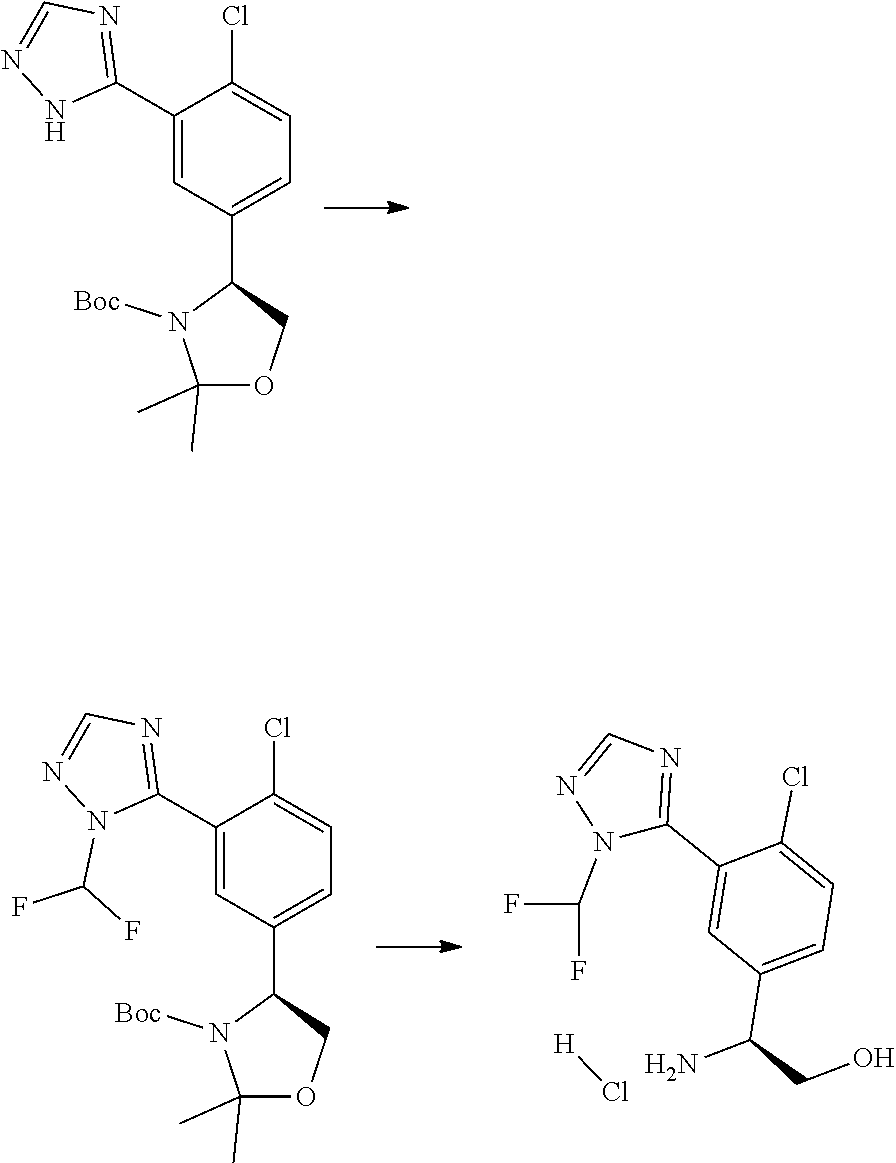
N1=CN=C(C2=CC(C3COC(C)(C)N3[Boc])=CC=C2Cl)N1.[H]Cl.C1(Cl)=CC=C(C(N)CO)C=C1C1=NC=NN1C(F)F.N1=CN=C(C2=CC(C3COC(C)(C)N3[Boc])=CC=C2Cl)N1C(F)F
